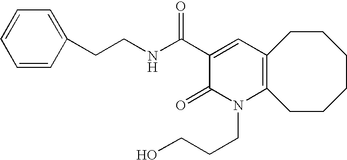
C(CNC(C1=CC2=C(N(CCCO)C1=O)CCCCCC2)=O)C1=CC=CC=C1
